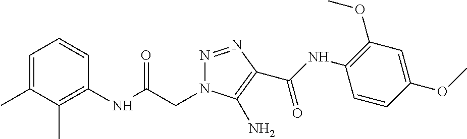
C1=C(C)C(C)=C(NC(CN2N=NC(C(=O)NC3=C(OC)C=C(OC)C=C3)=C2N)=O)C=C1
